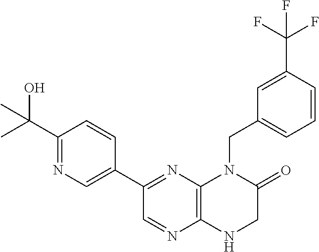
C1(C2=NC3=C(N=C2)NCC(=O)N3CC2=CC=CC(C(F)(F)F)=C2)=CN=C(C(O)(C)C)C=C1
